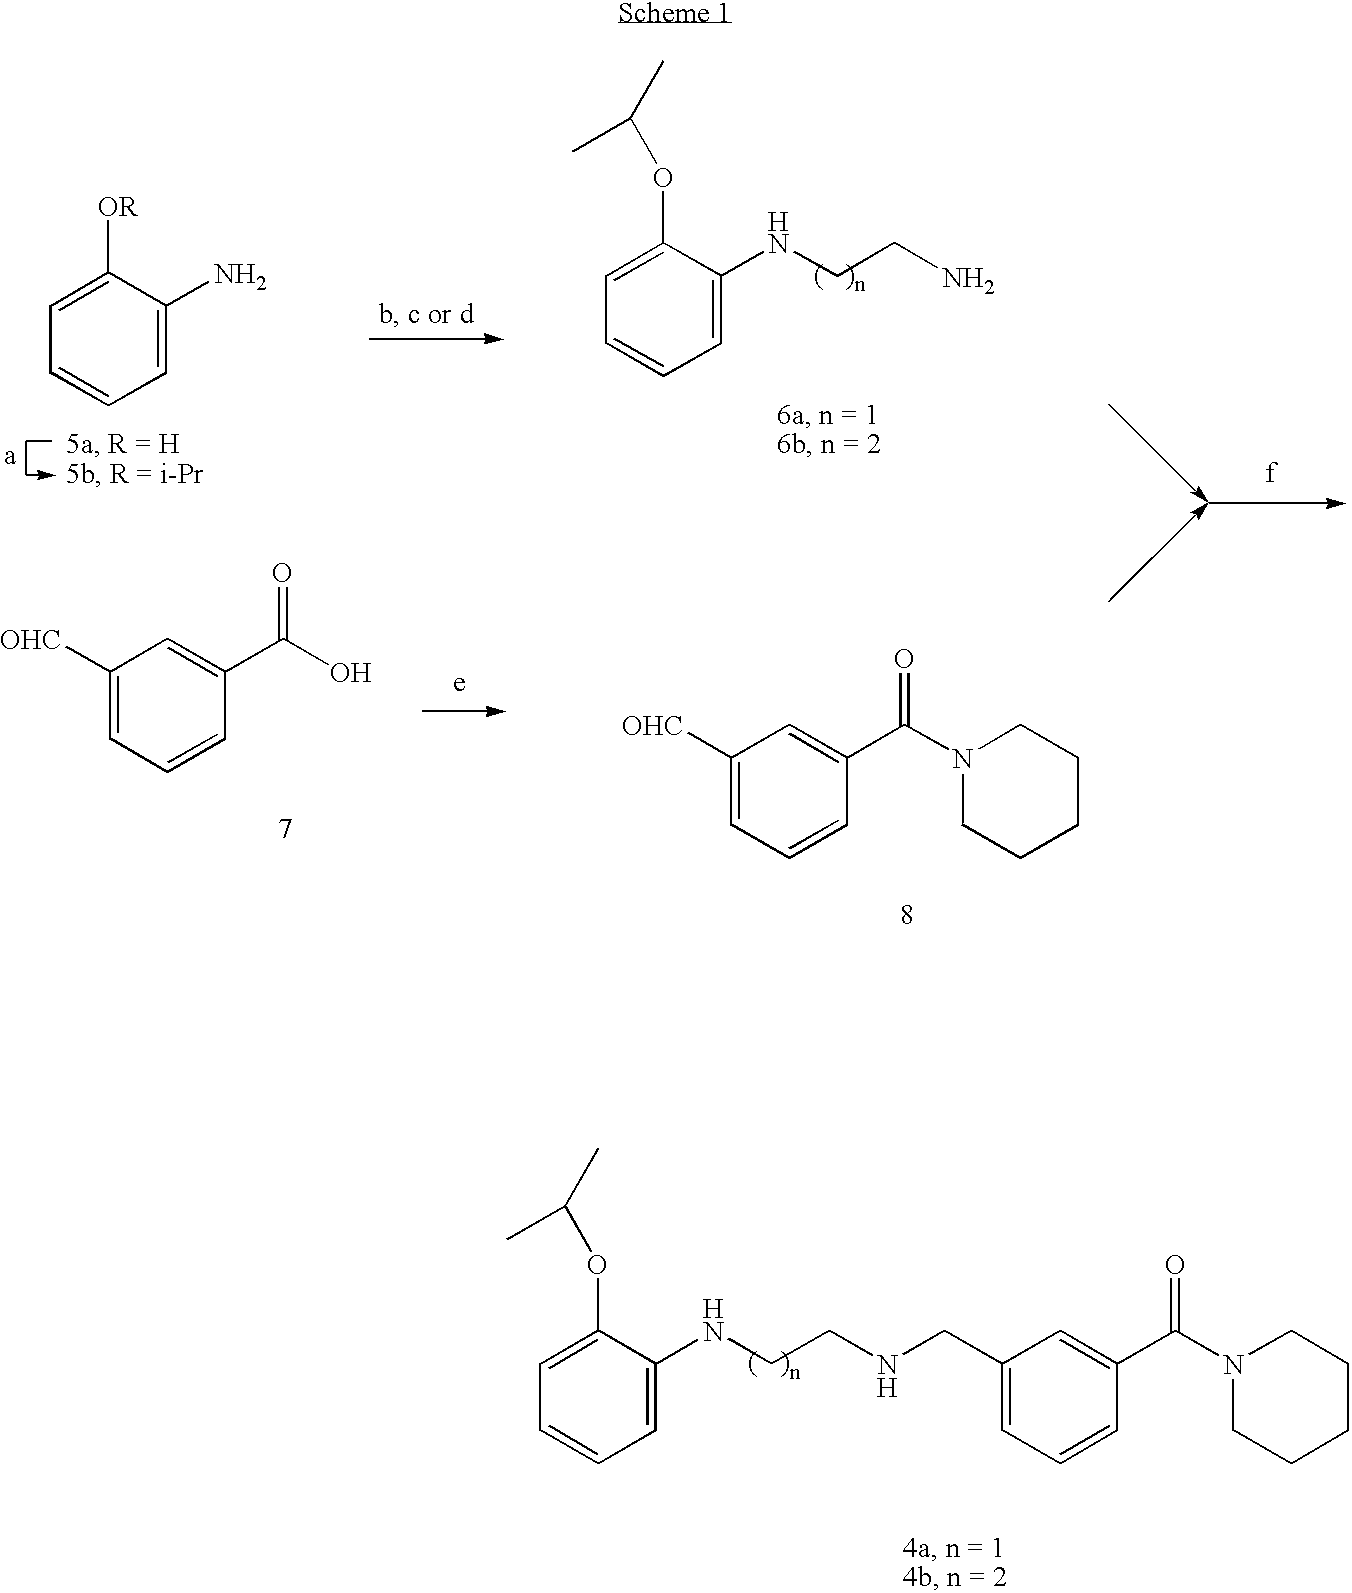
C1=C(N)C([OR])=CC=C1.C1=C(NCCN)C(OC(C)C)=CC=C1.C1([OHC])=CC=CC(C(N2CCCCC2)=O)=C1.C1([OHC])=CC=CC(C(O)=O)=C1.C1=C(NCCNCC2=CC=CC(C(N3CCCCC3)=O)=C2)C(OC(C)C)=CC=C1
